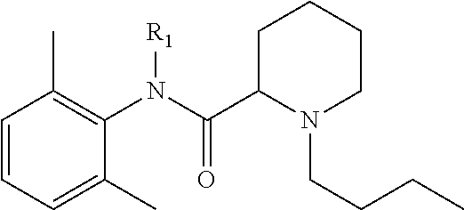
C1=CC=C(C)C(N(C(C2N(CCCC)CCCC2)=O)[R1])=C1C
